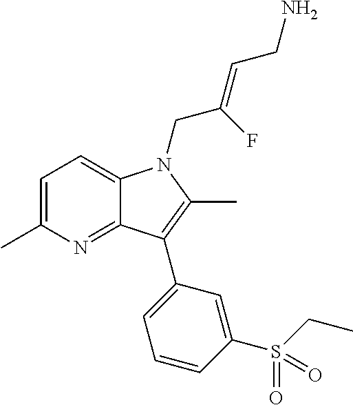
C1=C(C)N=C2C(=C1)N(CC(=CCN)F)C(C)=C2C1=CC=CC(S(CC)(=O)=O)=C1
